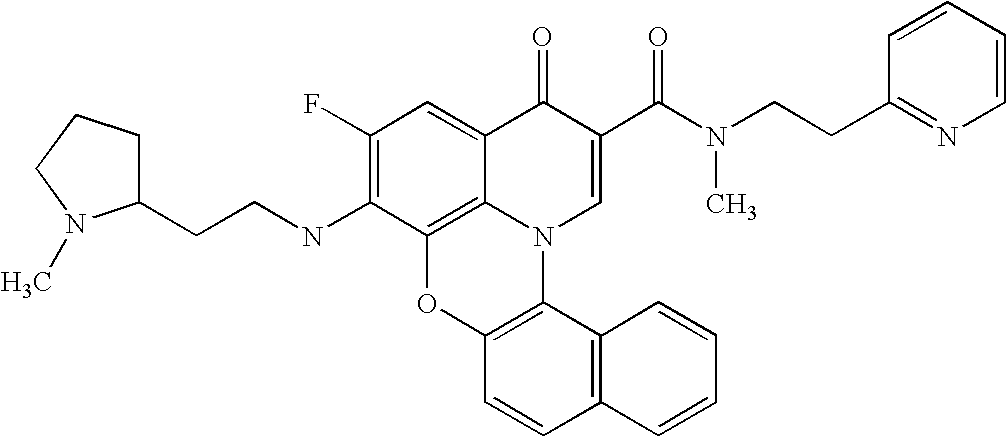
C1(F)=C(NCCC2CCCN2C)C2=C3C(=C1)C(=O)C(C(N(CCC1=NC=CC=C1)C)=O)=CN3C1=C(O2)C=CC2=C1C=CC=C2
